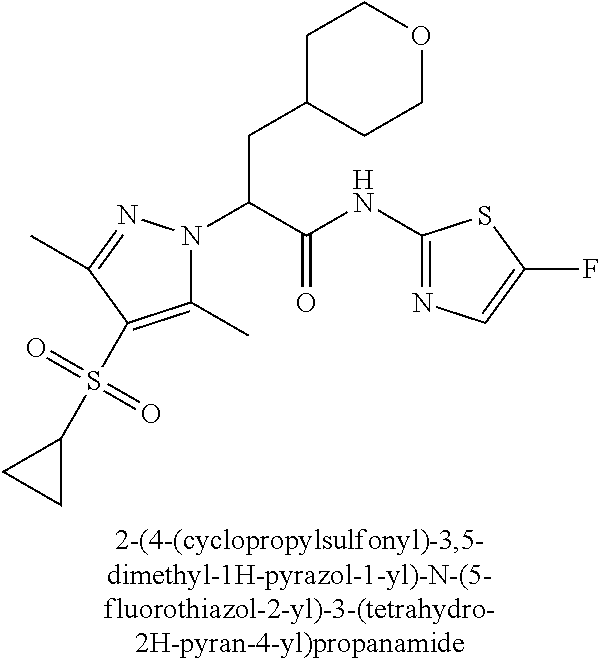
C1C(CC(N2C(C)=C(S(=O)(=O)C3CC3)C(C)=N2)C(NC2=NC=C(F)S2)=O)CCOC1
